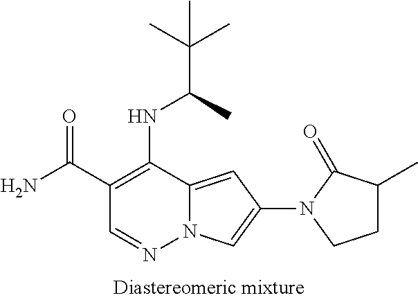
C1(C(=O)N)=C(NC(C)C(C)(C)C)C2=CC(N3C(=O)C(C)CC3)=CN2N=C1
